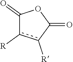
C1(=O)c([R])c([R])C(=O)O1
